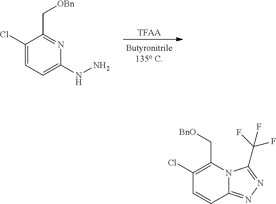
C1(Cl)=CC=C(NN)N=C1C[OBn].[TFAA].C1(Cl)=C(C[BnO])N2C(=NN=C2C(F)(F)F)C=C1
